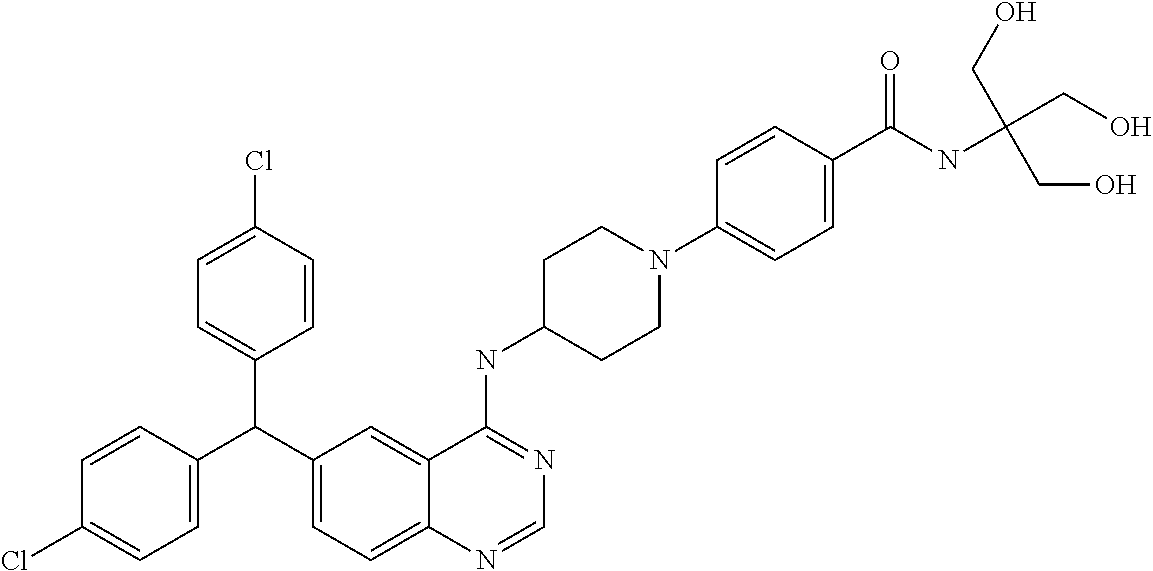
C1=CC(C(C2=CC=C3C(=C2)C(NC2CCN(C4=CC=C(C(NC(CO)(CO)CO)=O)C=C4)CC2)=NC=N3)C2=CC=C(Cl)C=C2)=CC=C1Cl
